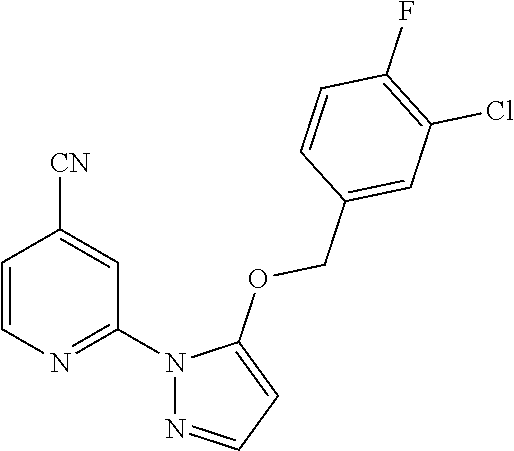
C1=CN=C(N2N=CC=C2OCC2=CC(Cl)=C(F)C=C2)C=C1[CN]
